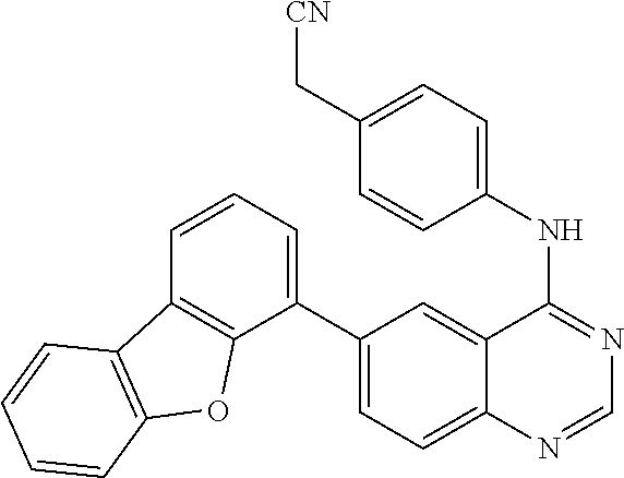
C1(NC2=NC=NC3=CC=C(C4=CC=CC5=C4OC4=C5C=CC=C4)C=C32)=CC=C(C[CN])C=C1
